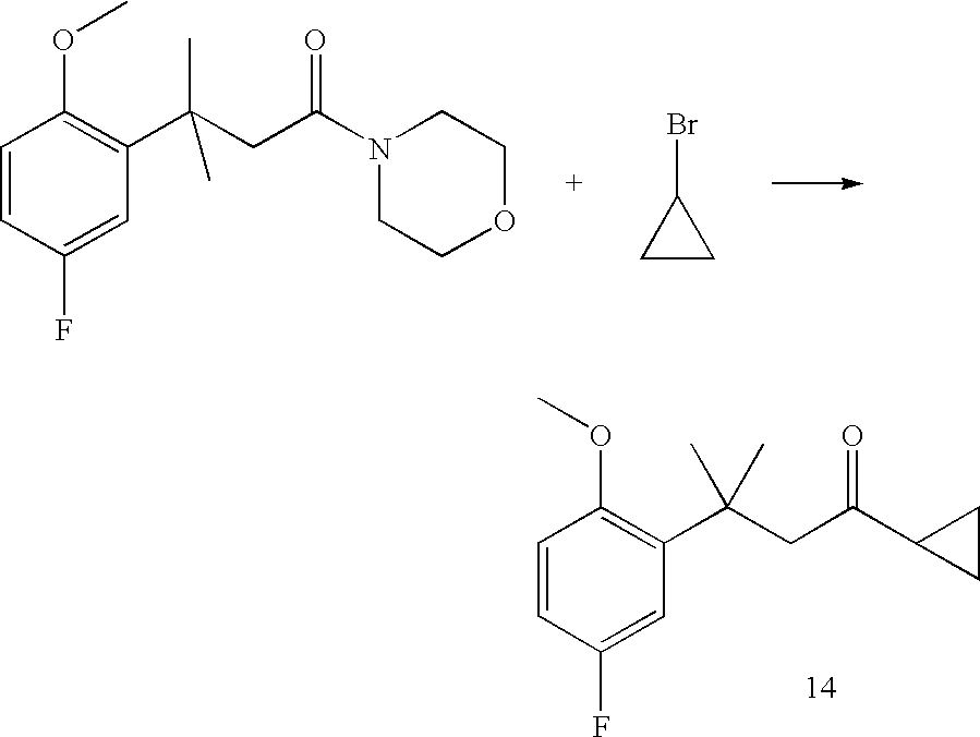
C1=CC(F)=CC(C(C)(CC(N2CCOCC2)=O)C)=C1OC.C1CC1Br.C1=CC(F)=CC(C(C)(CC(C2CC2)=O)C)=C1OC
